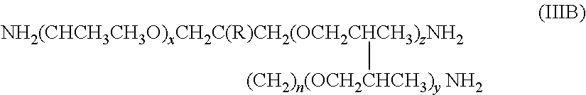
[NH2(CHCH3CH3O)xCH2C(R)CH2(OCH2CHCH3)zNH2][(CH2)n(OCH2CHCH3)y NH2]
